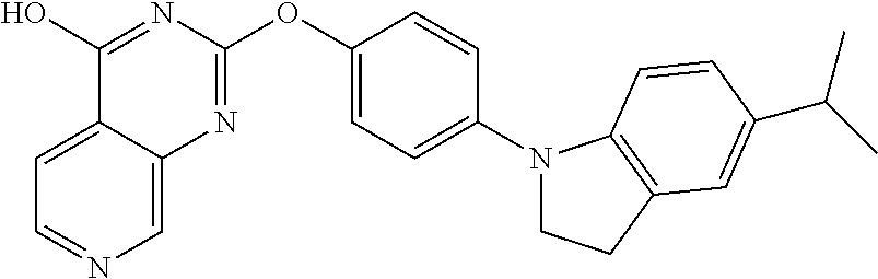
C1=C2C(=CN=C1)N=C(OC1=CC=C(N3CCC4=C3C=CC(C(C)C)=C4)C=C1)N=C2O
